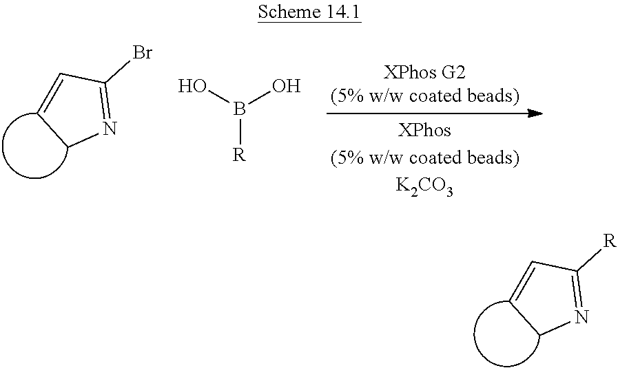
C1=CCN=C1[R].C1=CCN=C1Br.B([R])(O)O
